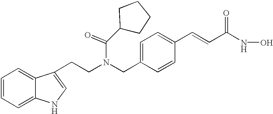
C(N(CC1=CC=C(C=CC(NO)=O)C=C1)C(C1CCCC1)=O)CC1=CNC2=CC=CC=C21
